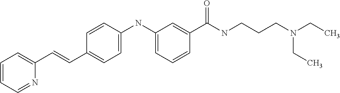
C1=CC=NC(C=CC2=CC=C(NC3=CC=CC(C(NCCCN(CC)CC)=O)=C3)C=C2)=C1
